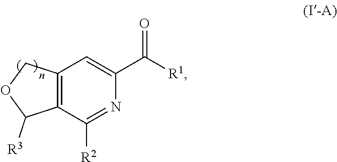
C12=C(C([R2])=NC(C([R1])=O)=C1)C([R3])OC2
